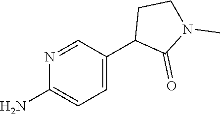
C1(N)=CC=C(C2C(=O)N(C)CC2)C=N1
